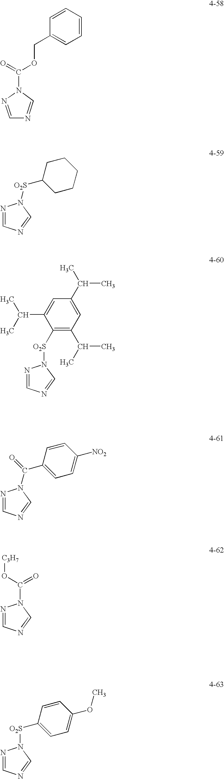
C1=NN(C(=O)OCC2=CC=CC=C2)C=N1.C1=NN([O2S]C2CCCCC2)C=N1.C1=NN([O2S]C2=C(C(C)C)C=C(C(C)C)C=C2C(C)C)C=N1.C1=NN(C(=O)C2=CC=C([NO2])C=C2)C=N1.C1=NN(C(O[C3H7])=O)C=N1.C1=NN([O2S]C2=CC=C(OC)C=C2)C=N1
